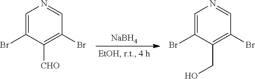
[NaBH4].C1=C(Br)C([CHO])=C(Br)C=N1.C1=C(Br)C(CO)=C(Br)C=N1
